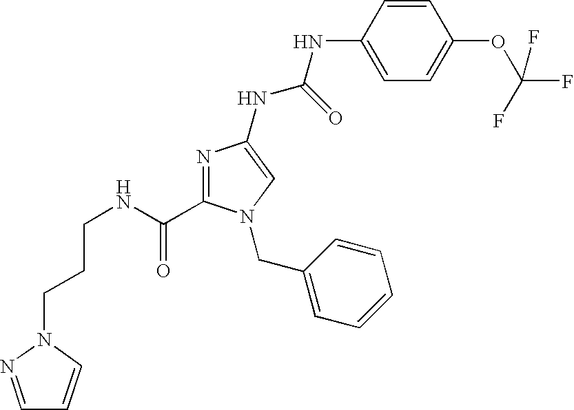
C(NC(=O)C1=NC(NC(NC2=CC=C(OC(F)(F)F)C=C2)=O)=CN1CC1=CC=CC=C1)CCN1C=CC=N1
